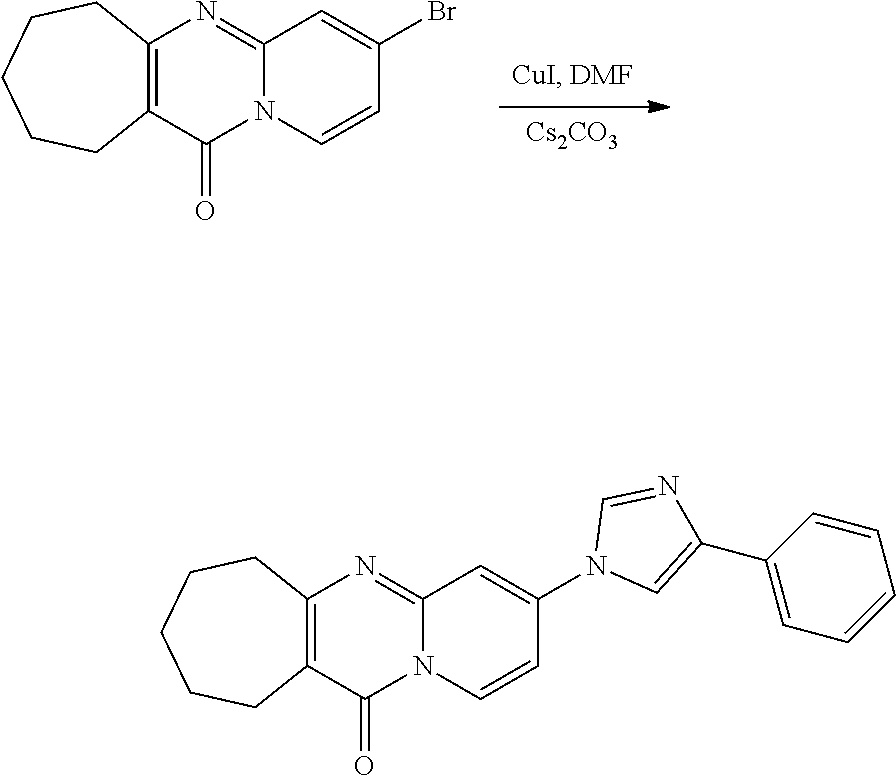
[Cs2CO3].C12=NC3=C(C(=O)N1C=CC(Br)=C2)CCCCC3.C12=NC3=C(C(=O)N1C=CC(N1C=C(C4=CC=CC=C4)N=C1)=C2)CCCCC3
